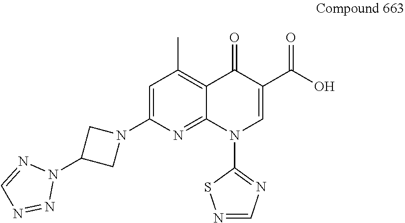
C1=C(N2CC(N3N=CN=N3)C2)N=C2C(=C1C)C(=O)C(C(O)=O)=CN2C1=NC=NS1
